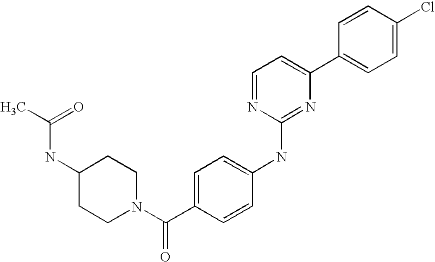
C1=CC(C2=CC=NC(NC3=CC=C(C(N4CCC(NC(C)=O)CC4)=O)C=C3)=N2)=CC=C1Cl
